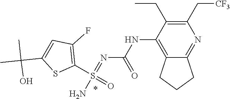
C1(C[CF3])=C(CC)C(NC(N=S(N)(=O)C2=C(F)C=C(C(C)(C)O)S2)=O)=C2C(=N1)CCC2
